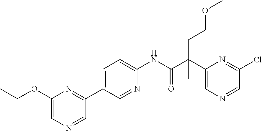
C1(C(C(NC2=CC=C(C3=NC(OCC)=CN=C3)C=N2)=O)(CCOC)C)=CN=CC(Cl)=N1
